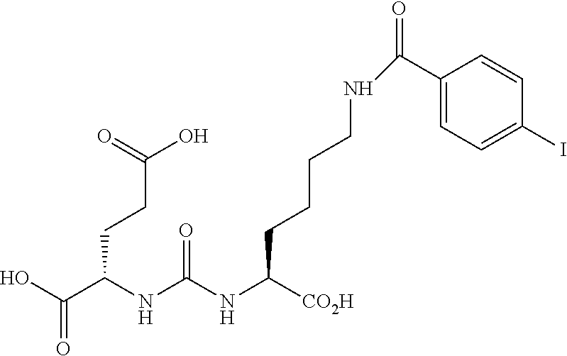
OC(C(NC(NC([CO2H])CCCCNC(C1=CC=C(I)C=C1)=O)=O)CCC(O)=O)=O
